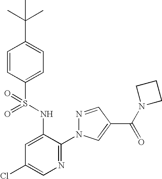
C1=CC(S(=O)(NC2=CC(Cl)=CN=C2N2N=CC(C(N3CCC3)=O)=C2)=O)=CC=C1C(C)(C)C
